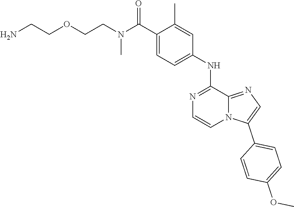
C(COCCN)N(C)C(C1=CC=C(NC2=NC=CN3C2=NC=C3C2=CC=C(OC)C=C2)C=C1C)=O
